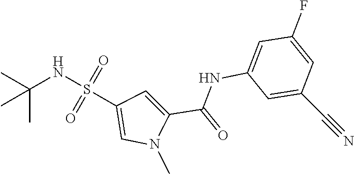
O=S(=O)(NC(C)(C)C)C1=CN(C)C(C(=O)NC2=CC(F)=CC(C#N)=C2)=C1
